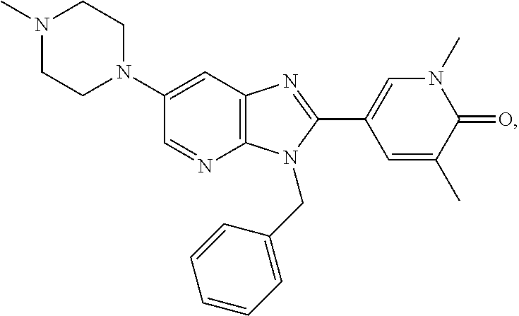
C1=NC2=C(C=C1N1CCN(C)CC1)N=C(C1=CN(C)C(=O)C(C)=C1)N2CC1=CC=CC=C1
